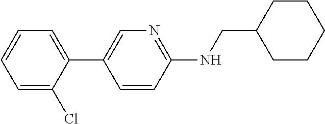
C1=C(C2=CN=C(NCC3CCCCC3)C=C2)C(Cl)=CC=C1
